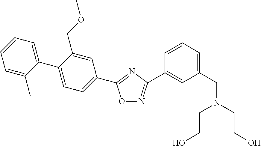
O1N=C(C2=CC(CN(CCO)CCO)=CC=C2)N=C1C1=CC=C(C2=CC=CC=C2C)C(COC)=C1
